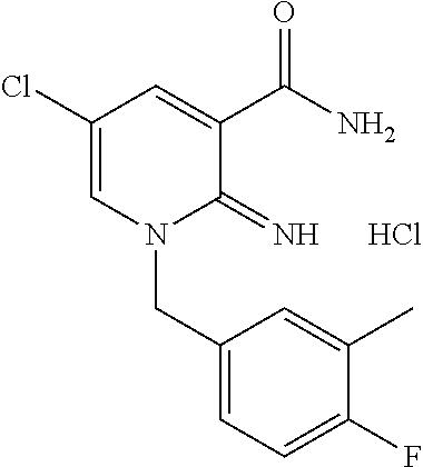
C1(Cl)=CN(CC2=CC=C(F)C(C)=C2)C(=N)C(C(N)=O)=C1.Cl
